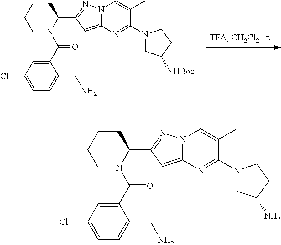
C1CCCC(C2=NN3C(=C2)N=C(N2CC([NHBoc])CC2)C(C)=C3)N1C(=O)C1=CC(Cl)=CC=C1CN.C1CCCC(C2=NN3C(=C2)N=C(N2CC(N)CC2)C(C)=C3)N1C(=O)C1=CC(Cl)=CC=C1CN
